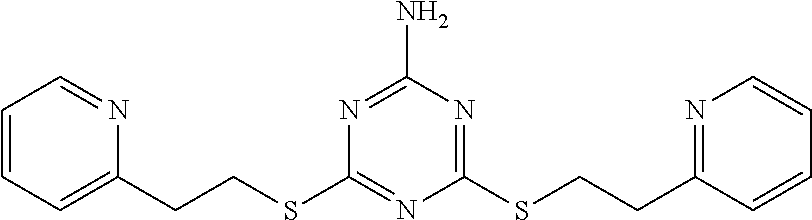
C1=CC=C(CCSC2=NC(SCCC3=NC=CC=C3)=NC(N)=N2)N=C1
